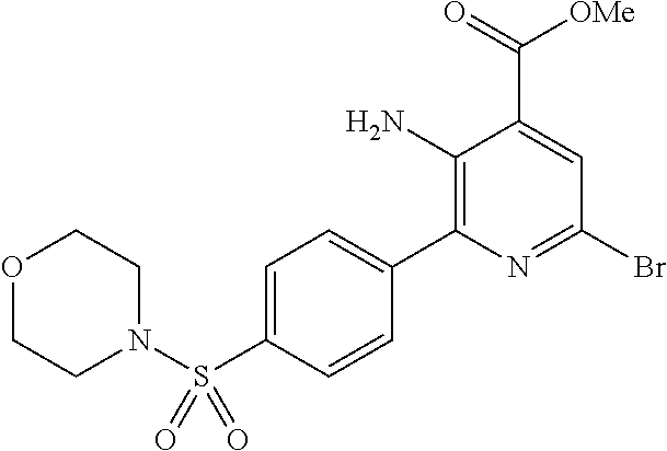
C1(N)=C(C2=CC=C(S(N3CCOCC3)(=O)=O)C=C2)N=C(Br)C=C1C(=O)[OMe]
